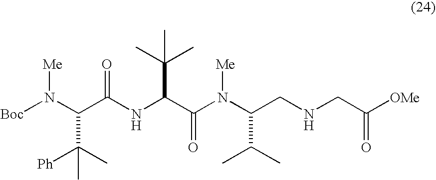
C(NC(C(N(C(CNCC([OMe])=O)C(C)C)[Me])=O)C(C)(C)C)(=O)C(C(C)([Ph])C)N([Boc])[Me]
